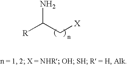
[R]C(C[X])N
